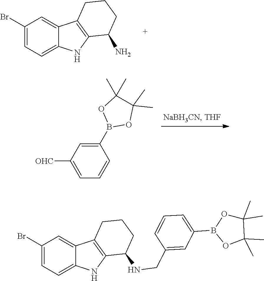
C1=C(Br)C=C2C3=C(C(N)CCC3)NC2=C1.C1=C(B2OC(C)(C)C(C)(C)O2)C=CC=C1[OHC].O1B(C2=CC=CC(CNC3CCCC4=C3NC3=CC=C(Br)C=C43)=C2)OC(C)(C)C1(C)C
